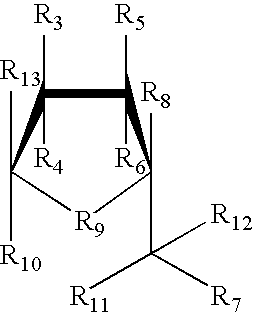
C1([R5])([R6])C([R3])([R4])C([R13])([R10])[R9]C1([R8])C([R11])([R7])[R12]
